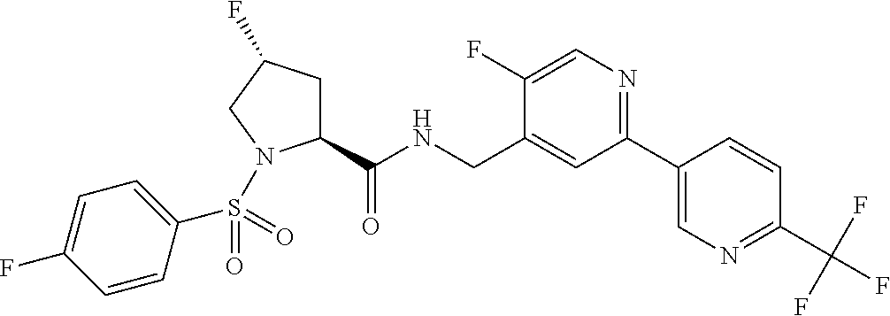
C1(C(NCC2=CC(C3=CN=C(C(F)(F)F)C=C3)=NC=C2F)=O)CC(F)CN1S(C1=CC=C(F)C=C1)(=O)=O
